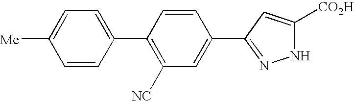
C1=CC(C2=C([NC])C=C(C3=NNC([CO2H])=C3)C=C2)=CC=C1[Me]
